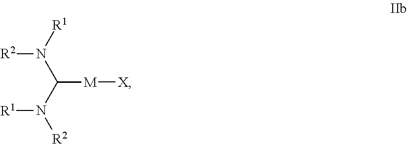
[R2]N([R1])C(N([R2])[R1])[M][X]
